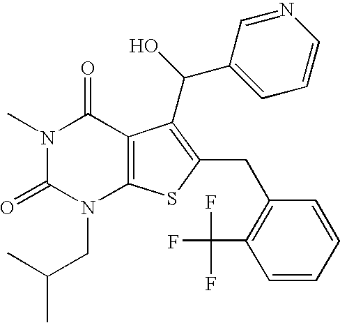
N1(C)C(=O)N(CC(C)C)C2=C(C1=O)C(C(C1=CC=CN=C1)O)=C(CC1=C(C(F)(F)F)C=CC=C1)S2
